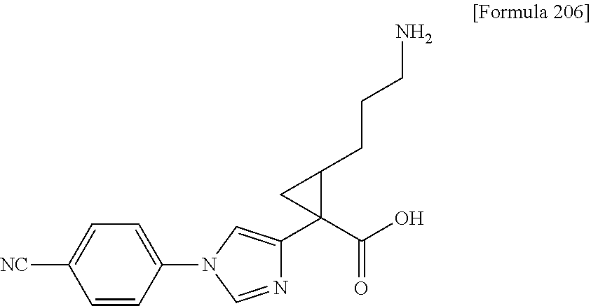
C1(N2C=NC(C3(C(O)=O)C(CCCN)C3)=C2)=CC=C([NC])C=C1
